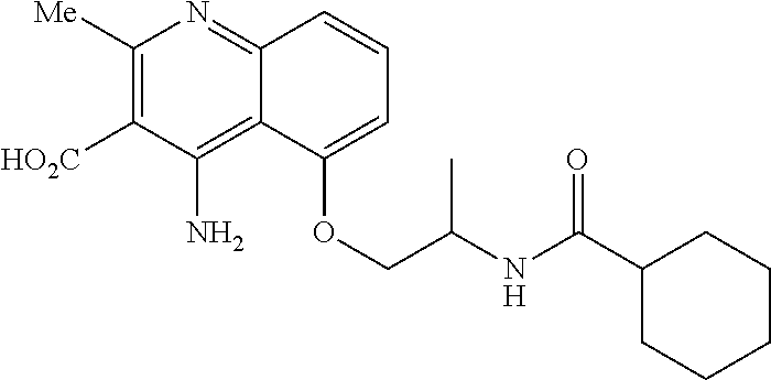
C1([Me])=C([HO2C])C(N)=C2C(=N1)C=CC=C2OCC(NC(C1CCCCC1)=O)C
